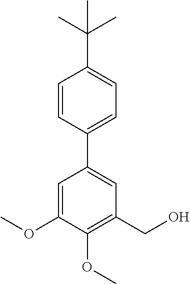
C1(C2=CC=C(C(C)(C)C)C=C2)=CC(CO)=C(OC)C(OC)=C1
